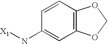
[X1]NC1=CC2=C(C=C1)OCO2
